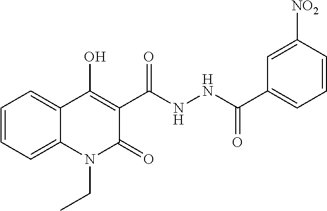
C1=CC=C2C(=C1)C(O)=C(C(NNC(C1=CC=CC([NO2])=C1)=O)=O)C(=O)N2CC
